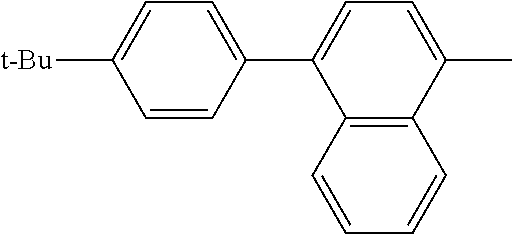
C12=C(C=CC=C1)C(C1=CC=C([t-Bu])C=C1)=CC=C2C
